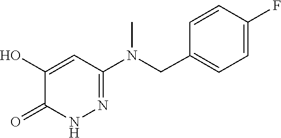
C1=CC(F)=CC=C1CN(C1=NNC(=O)C(O)=C1)C
